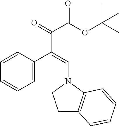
C1=C(C(=CN2CCC3=C2C=CC=C3)C(=O)C(OC(C)(C)C)=O)C=CC=C1
